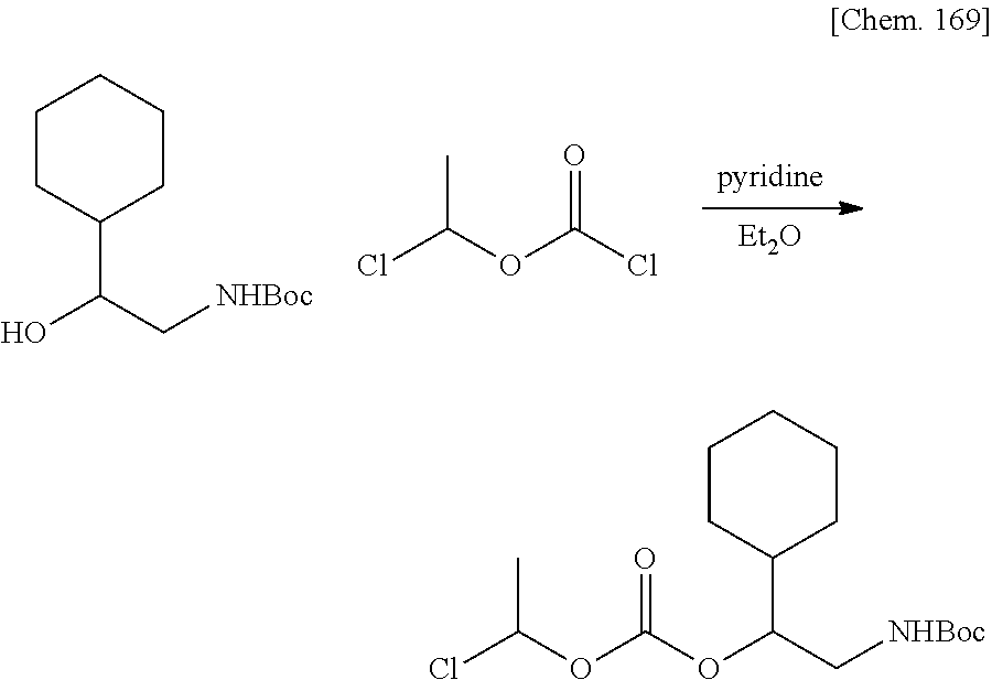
[pyridine].[Et2O].ClC(OC(Cl)=O)C.OC(C[NHBoc])C1CCCCC1.ClC(OC(OC(C[NHBoc])C1CCCCC1)=O)C
